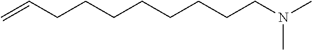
C(CCCCCCCCN(C)C)=C
